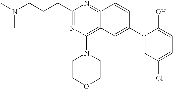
C1(CCCN(C)C)=NC(N2CCOCC2)=C2C(=N1)C=CC(C1=CC(Cl)=CC=C1O)=C2
